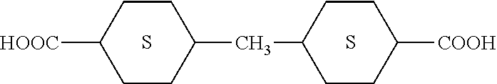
S.C(C1CCC([COOH])CC1)C1CCC([HOOC])CC1.S
